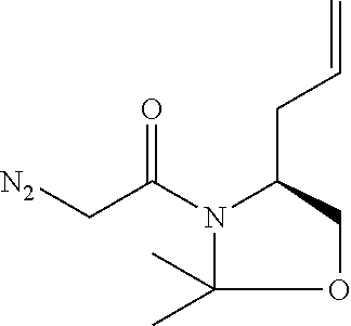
[N2]CC(N1C(CC=C)COC1(C)C)=O
